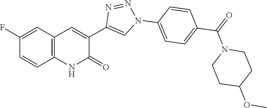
C12=C(C=C(F)C=C1)C=C(C1=CN(C3=CC=C(C(=O)N4CCC(OC)CC4)C=C3)N=N1)C(=O)N2
